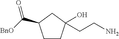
C1CC(CCN)(O)CC1C([BnO])=O
